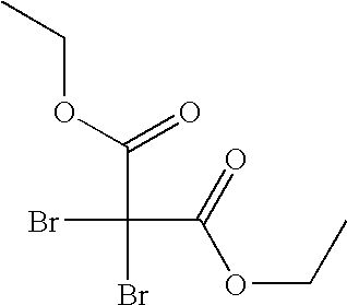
BrC(Br)(C(=O)OCC)C(=O)OCC
